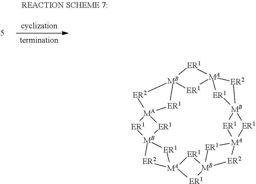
[MB]123[ER1][MA]4([ER1]1)[ER2][MB]1([ER1]4)[ER1][MA]4([ER1]1)[ER2][MB]1([ER1]4)[ER1][MA]4([ER1]1)[ER1][MB]1([ER2]4)[ER1][MA]([ER1]1)([ER1]2)[ER2]3
